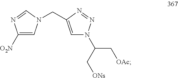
C1([O2N])=CN(CC2=CN(C(C[ONs])C[OAc])N=N2)C=N1
